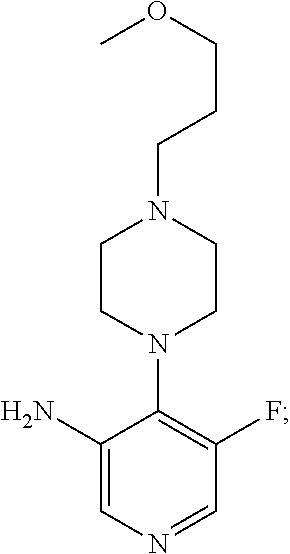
C1(N)=CN=CC(F)=C1N1CCN(CCCOC)CC1
